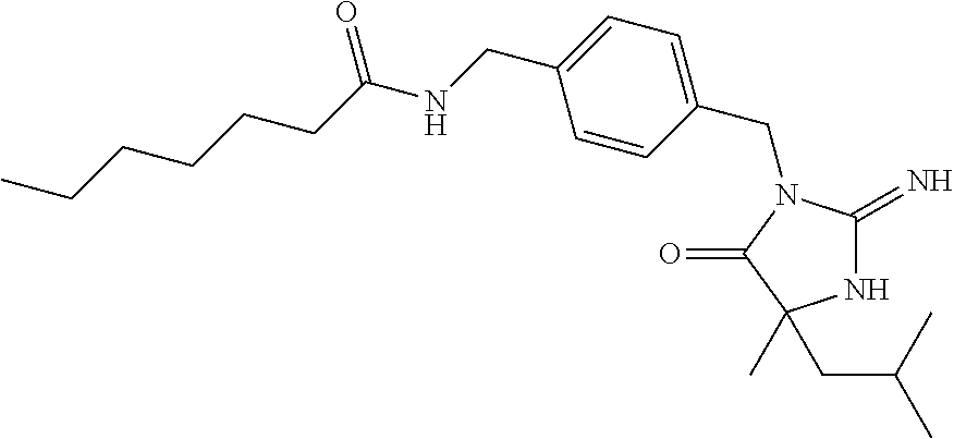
N1C(=N)N(CC2=CC=C(CNC(CCCCCC)=O)C=C2)C(=O)C1(CC(C)C)C
